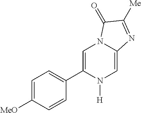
C1=C([MeO])C=CC(C2=CN3C(=CN2[H])N=C([Me])C3=O)=C1
